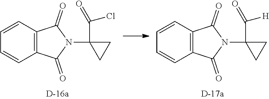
C12=C(C=CC=C1)C(=O)N(C1(C([H])=O)CC1)C2=O.C12=C(C=CC=C1)C(=O)N(C1(C(Cl)=O)CC1)C2=O
